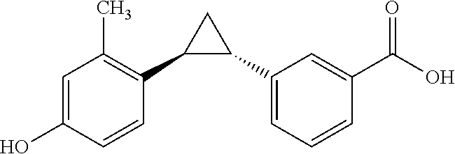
C1(C2=C(C)C=C(O)C=C2)C(C2=CC=CC(C(O)=O)=C2)C1
